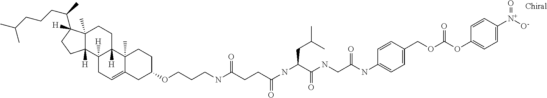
C12([H])CC=C3C(C)(C1([H])CCC1(C)C2([H])CCC1(C(C)CCCC(C)C)[H])CCC(OCCCNC(CCC(NC(C(NCC(NC1=CC=C(COC(OC2=CC=C([N+]([O-])=O)C=C2)=O)C=C1)=O)=O)CC(C)C)=O)=O)C3
